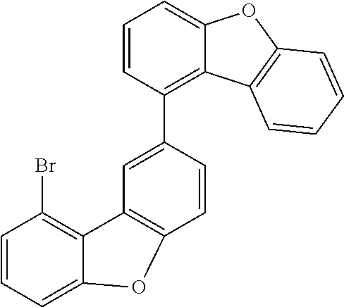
C12=C(Br)C=CC=C1OC1=C2C=C(C2=C3C(=CC=C2)OC2=C3C=CC=C2)C=C1
